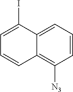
C1=CC=C2C(=C1[N3])C=CC=C2I
